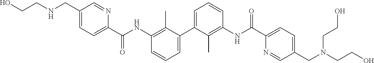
C1=C(C2=CC=CC(NC(C3=CC=C(CNCCO)C=N3)=O)=C2C)C(C)=C(NC(C2=CC=C(CN(CCO)CCO)C=N2)=O)C=C1
